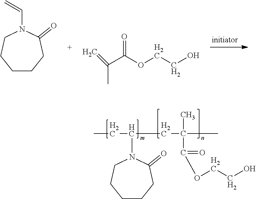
CCC(CC(C)(C)C(OCCO)=O)N1C(=O)CCCCC1.C1CCC(=O)N(C=C)CC1.C(C)(C(OCCO)=O)=C
